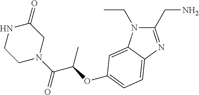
C1(CN)=NC2=CC=C(OC(C(N3CC(=O)NCC3)=O)C)C=C2N1CC
